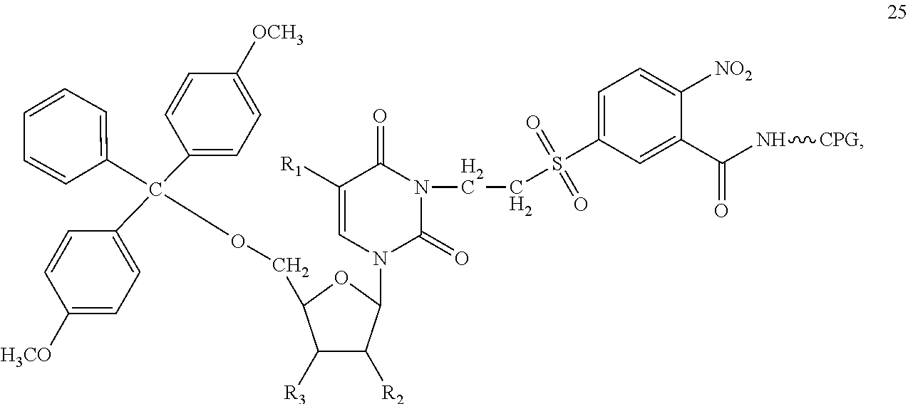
C1(C(C2=CC=C([OCH3])C=C2)(C2=CC=C([H3CO])C=C2)OCC2C([R3])C([R2])C(N3C=C([R1])C(=O)N(CCS(=O)(=O)C4=CC=C([NO2])C(C(N[CPG])=O)=C4)C3=O)O2)=CC=CC=C1
